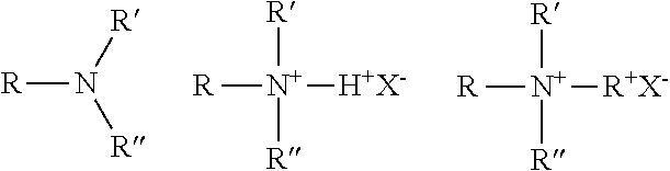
[R]N([R])[R].[N+]([R])([H+X-])([R])[R].[N+]([R])([R+X-])([R])[R]
